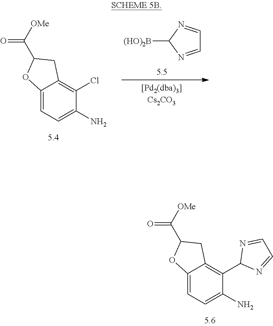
C12=CC=C(N)C(Cl)=C1CC(C([OMe])=O)O2.[(HO)2B]C1N=CC=N1.C12=CC=C(N)C(C3N=CC=N3)=C1CC(C([OMe])=O)O2
